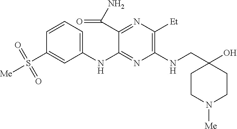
C1(NC2=NC(NCC3(O)CCN([Me])CC3)=C([Et])N=C2C(N)=O)=CC=CC(S([Me])(=O)=O)=C1
